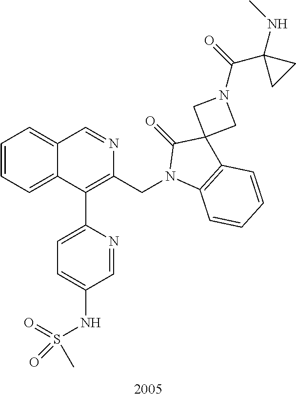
C1=CC=C2C(=C1)C=NC(CN1C3=C(C=CC=C3)C3(C1=O)CN(C(=O)C1(NC)CC1)C3)=C2C1=CC=C(NS(=O)(=O)C)C=N1
